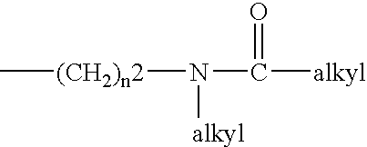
N(C([alkyl])=O)([(CH2)n2]C)[alkyl]
